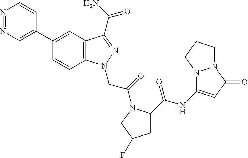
N1=NC=C(C2=CC3=C(C=C2)N(CC(=O)N2C(C(=O)NC4=CC(=O)N5N4CCC5)CC(F)C2)N=C3C(N)=O)C=C1
